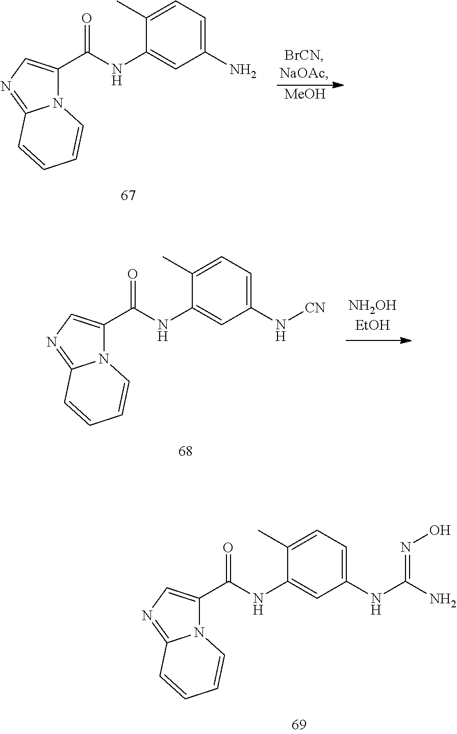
N12C(C(NC3=CC(N)=CC=C3C)=O)=CN=C1C=CC=C2.[MeOH].N12C(C(NC3=CC(N[CN])=CC=C3C)=O)=CN=C1C=CC=C2.N12C(C(NC3=CC(NC(N)=NO)=CC=C3C)=O)=CN=C1C=CC=C2
